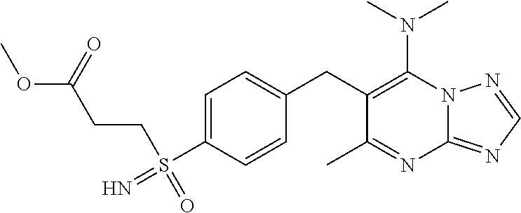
N(C1=C(CC2=CC=C(S(CCC(OC)=O)(=N)=O)C=C2)C(C)=NC2=NC=NN12)(C)C
